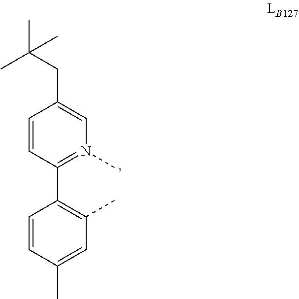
C1=CC(C2=C(C)C=C(C)C=C2)=N(C)C=C1CC(C)(C)C
